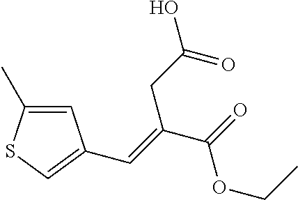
C1=C(C)SC=C1C=C(C(=O)OCC)CC(O)=O
